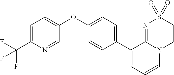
C1(C2=CC=C(OC3=CC=C(C(F)(F)F)N=C3)C=C2)=CC=CN2C1=NS(=O)(=O)CC2
